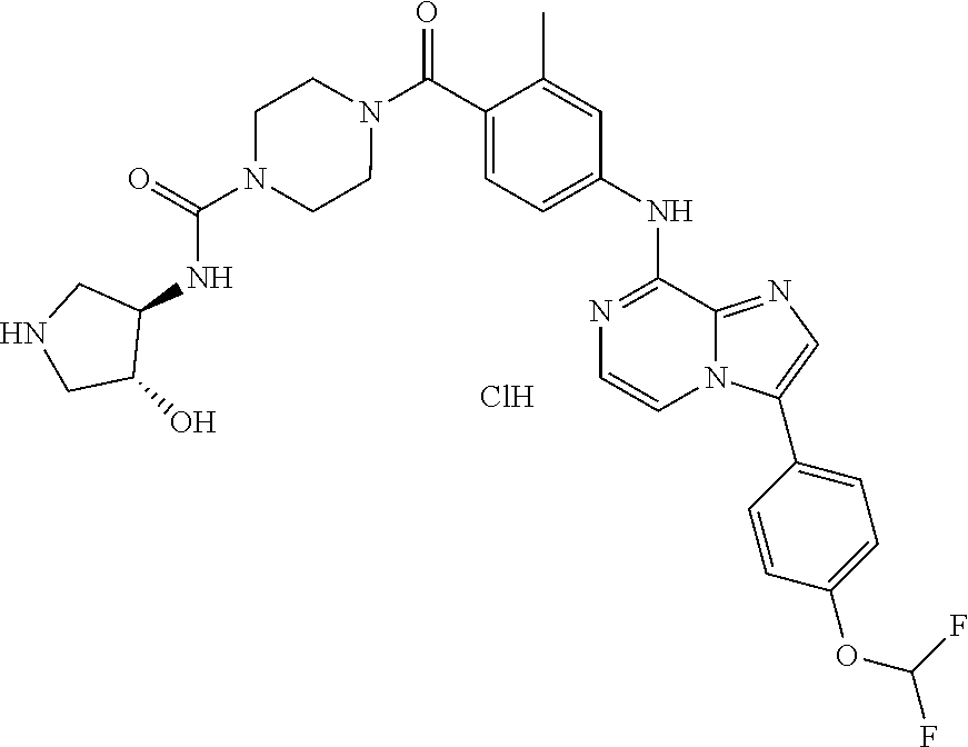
N1=C(NC2=CC=C(C(=O)N3CCN(C(NC4CNCC4O)=O)CC3)C(C)=C2)C2=NC=C(C3=CC=C(OC(F)F)C=C3)N2C=C1.Cl
